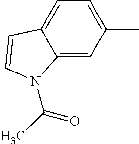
C1(C)=CC=C2C(=C1)N(C(=O)C)C=C2
